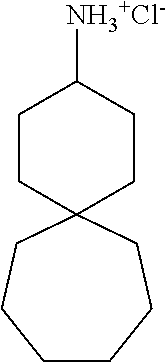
C1CC([NH3+Cl-])CCC12CCCCCC2
